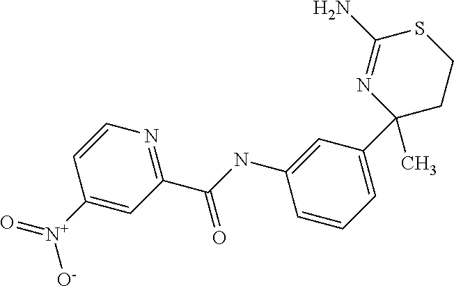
C1(C(NC2=CC(C3(C)CCSC(N)=N3)=CC=C2)=O)=NC=CC([N+](=O)[O-])=C1
